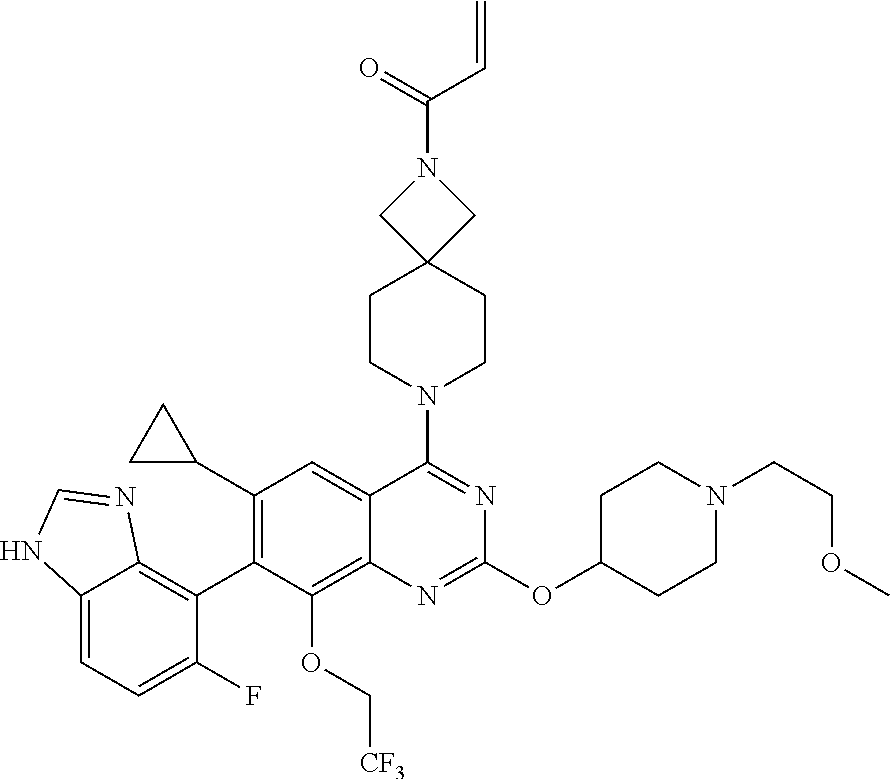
C12=CC=C(F)C(C3=C(C4CC4)C=C4C(=C3OC[CF3])N=C(OC3CCN(CCOC)CC3)N=C4N3CCC4(CC3)CN(C(=O)C=C)C4)=C1N=CN2
